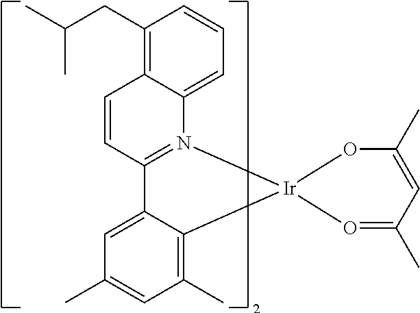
C1(CC(C)C)=C2C(=CC=C1)N1=C(C=C2)C2=CC(C)=CC(C)=C2[Ir]12O=C(C)C=C(C)O2
